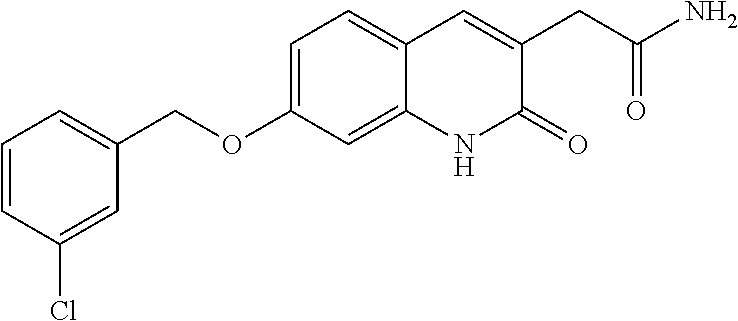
C1=C(Cl)C=CC=C1COC1=CC=C2C(=C1)NC(=O)C(CC(N)=O)=C2
